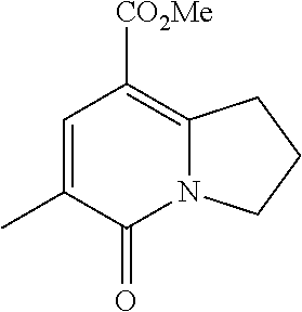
[CO2Me]C1=C2N(C(=O)C(C)=C1)CCC2
